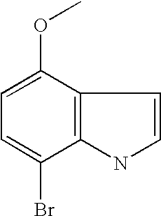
C1=C(OC)C2=C(C(Br)=C1)NC=C2
